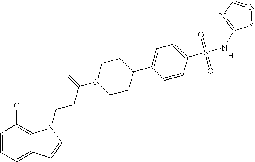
C1=CC=C2C(=C1Cl)N(CCC(N1CCC(C3=CC=C(S(=O)(=O)NC4=NC=NS4)C=C3)CC1)=O)C=C2.[H]
